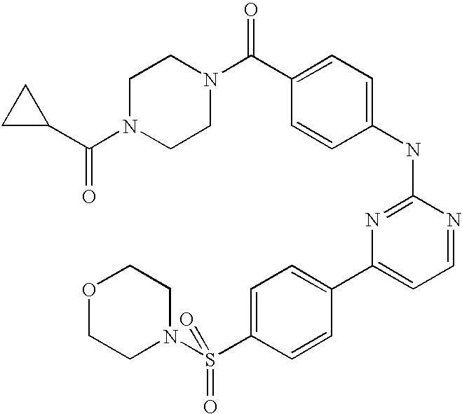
C1N(C(C2CC2)=O)CCN(C(C2=CC=C(NC3=NC(C4=CC=C(S(N5CCOCC5)(=O)=O)C=C4)=CC=N3)C=C2)=O)C1
